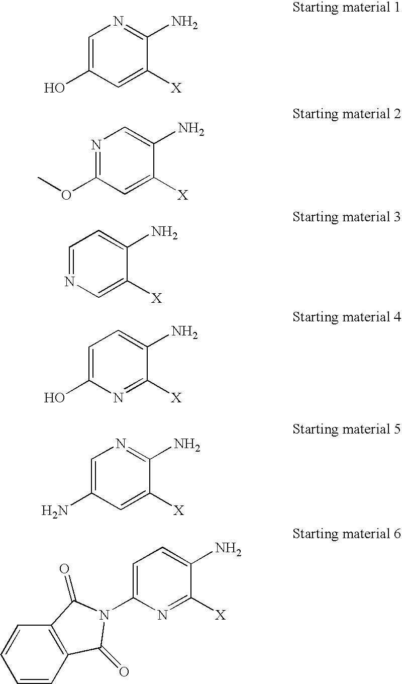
C1=C(O)C=C([X])C(N)=N1.N1=C(OC)C=C([X])C(N)=C1.C1=NC=C([X])C(N)=C1.C1=C(O)N=C([X])C(N)=C1.C1=C(N)C=C([X])C(N)=N1.C1=CC=CC2=C1C(=O)N(C1=CC=C(N)C([X])=N1)C2=O
